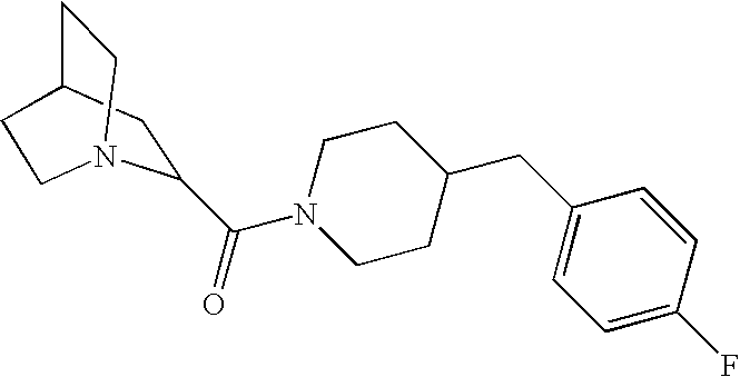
C1(C(N2CCC(CC3=CC=C(F)C=C3)CC2)=O)CC2CCN1CC2
